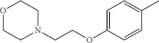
C(OC1=CC=C(C)C=C1)CN1CCOCC1
